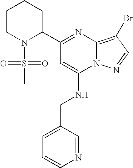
C1(C2=NC3=C(Br)C=NN3C(NCC3=CC=CN=C3)=C2)CCCCN1S(C)(=O)=O
